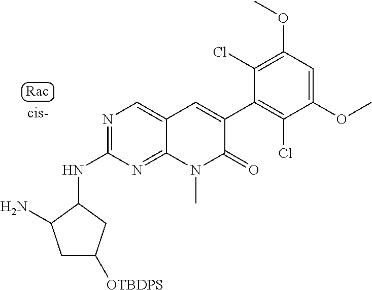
N1=C(NC2CC([OTBDPS])CC2N)N=C2C(=C1)C=C(C1=C(Cl)C(OC)=CC(OC)=C1Cl)C(=O)N2C
